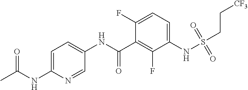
C1=C(NC(C)=O)N=CC(NC(C2=C(F)C(NS(CC[CF3])(=O)=O)=CC=C2F)=O)=C1
